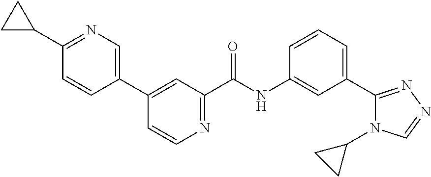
C1=CC(C2=CC(C(NC3=CC(C4=NN=CN4C4CC4)=CC=C3)=O)=NC=C2)=CN=C1C1CC1
